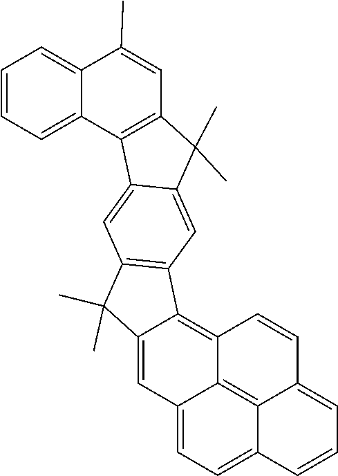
C1=C(C)C2=CC=CC=C2C2=C1C(C)(C)C1=CC3=C(C=C21)C(C)(C)C1=CC2=CC=C4C5=C2C(=C31)C=CC5=CC=C4
